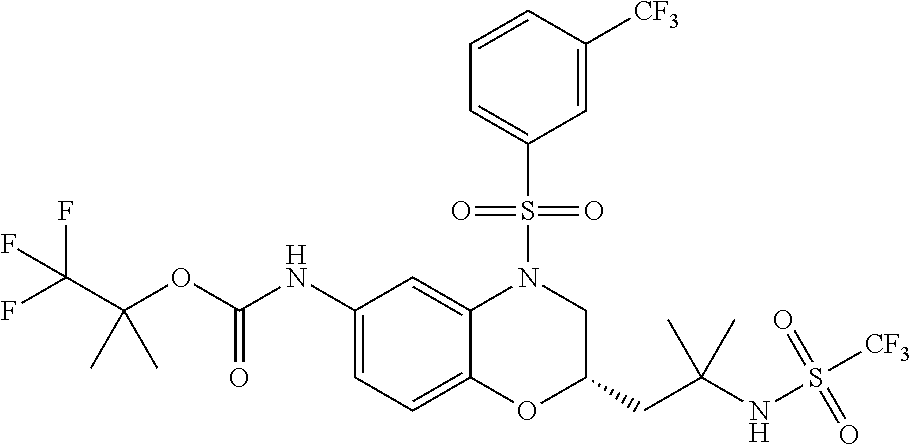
C1(NC(OC(C(F)(F)F)(C)C)=O)=CC=C2C(=C1)N(S(C1=CC=CC([CF3])=C1)(=O)=O)CC(CC(NS(=O)(=O)[CF3])(C)C)O2
